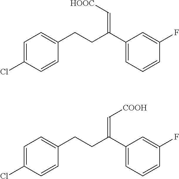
C1=CC(Cl)=CC=C1CCC(C1=CC=CC(F)=C1)=C[HOOC].C1=CC(Cl)=CC=C1CCC(C1=CC=CC(F)=C1)=C[COOH]
